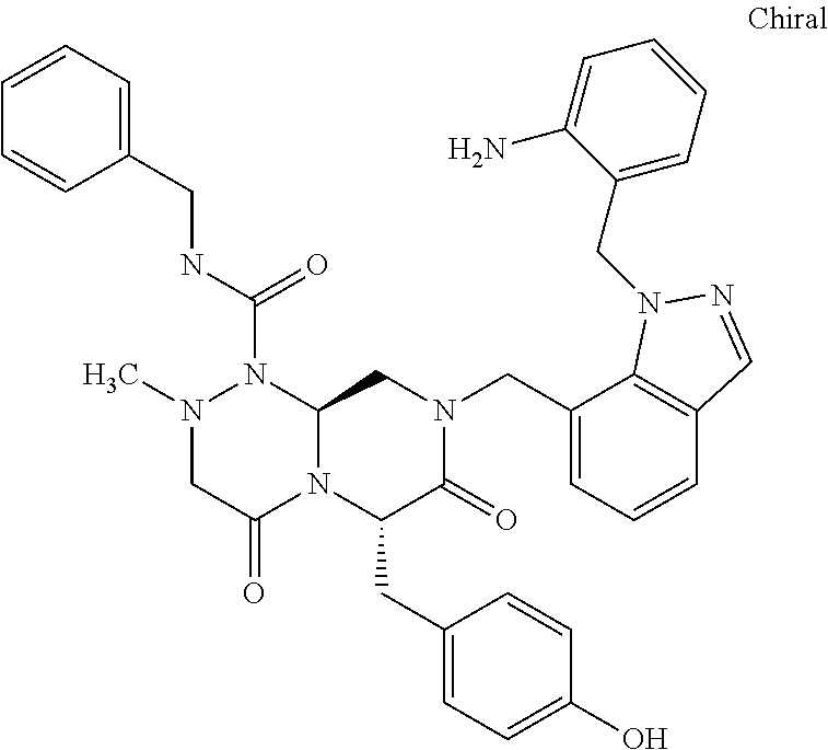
N(C(=O)N1N(C)CC(=O)N2C1CN(CC1=CC=CC3=C1N(CC1=CC=CC=C1N)N=C3)C(=O)C2CC1=CC=C(O)C=C1)CC1=CC=CC=C1
